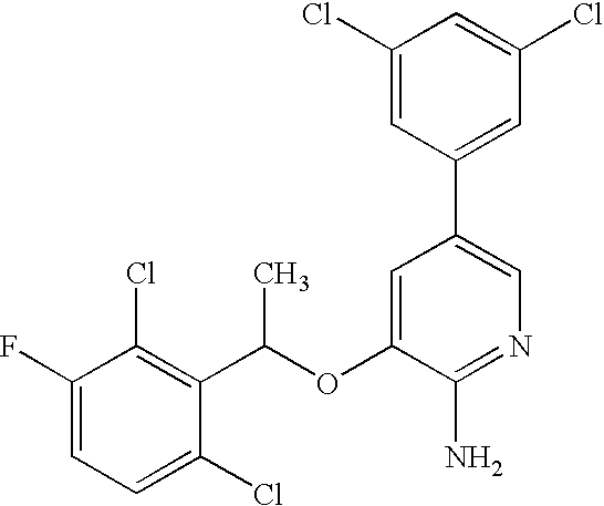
FC1=CC=C(Cl)C(C(OC2=CC(C3=CC(Cl)=CC(Cl)=C3)=CN=C2N)C)=C1Cl
